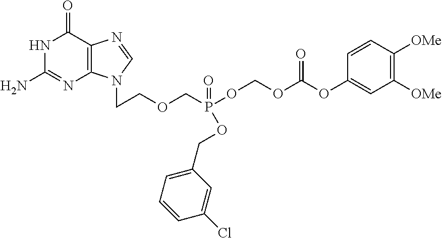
N1C(N)=NC2=C(C1=O)N=CN2CCOCP(OCOC(OC1=CC([OMe])=C([OMe])C=C1)=O)(=O)OCC1=CC=CC(Cl)=C1
